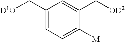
C1(C[D1O])=CC=C([M])C(C[OD2])=C1
